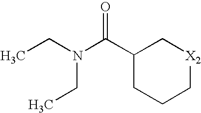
C1(C(N(CC)CC)=O)CCC[X2]C1
